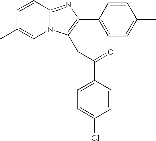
C1=CC2=NC(C3=CC=C(C)C=C3)=C(CC(=O)C3=CC=C(Cl)C=C3)N2C=C1C
